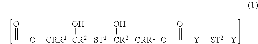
CC(=O)O[CRR1][CR2](O)[ST1][CR2](O)[CRR1]OC(=O)[Y][ST2][Y]C
